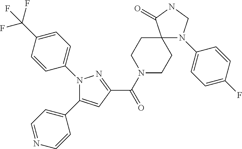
C1(C(N2CCC3(CC2)N(C2=CC=C(F)C=C2)CNC3=O)=O)=NN(C2=CC=C(C(F)(F)F)C=C2)C(C2=CC=NC=C2)=C1
